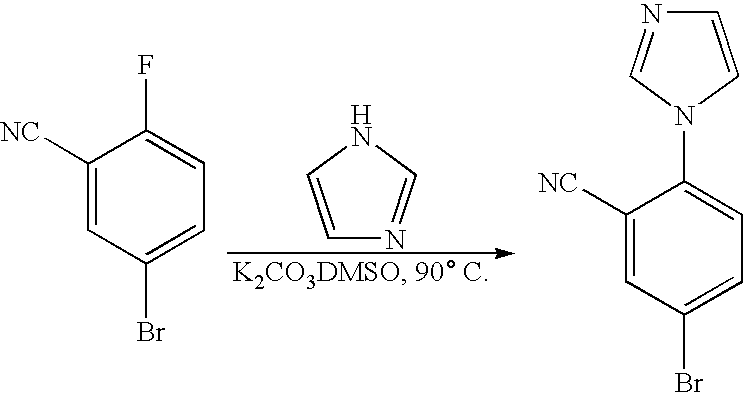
C1([NC])=CC(Br)=CC=C1F.C1=CNC=N1.C1([NC])=CC(Br)=CC=C1N1C=NC=C1
